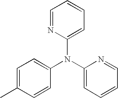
C1=NC(N(C2=CC=CC=N2)C2=CC=C(C)C=C2)=CC=C1
